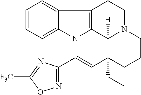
C1=CC=C2C(=C1)C1=C3N2C(C2=NOC([F3C])=N2)=CC2(CC)C3([H])N(CC1)CCC2
